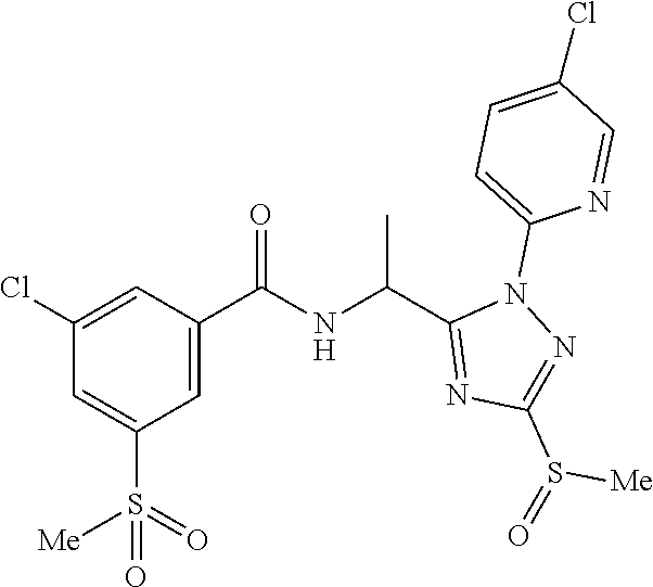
N(C(C1=NC(S([Me])=O)=NN1C1=CC=C(Cl)C=N1)C)C(C1=CC(S([Me])(=O)=O)=CC(Cl)=C1)=O
